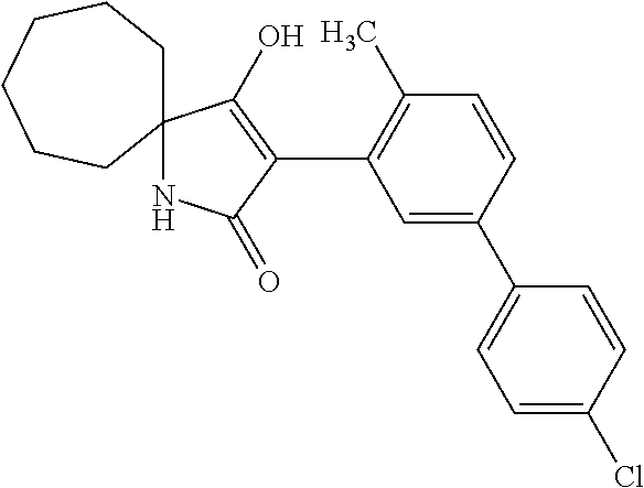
N1C2(C(O)=C(C3=C(C)C=CC(C4=CC=C(Cl)C=C4)=C3)C1=O)CCCCCC2
